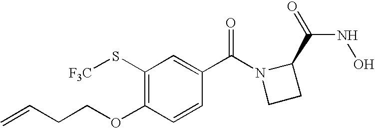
C1(S[F3C])=C(OCCC=C)C=CC(C(N2CCC2C(=O)NO)=O)=C1
